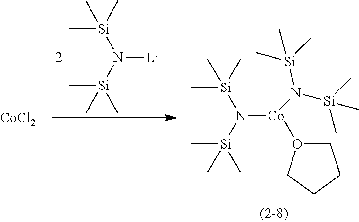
C[Si](C)(N([Si](C)(C)C)[Li])C.C[Si](C)(N([Si](C)(C)C)[Co](N([Si](C)(C)C)[Si](C)(C)C)O1CCCC1)C.[CoCl2]
